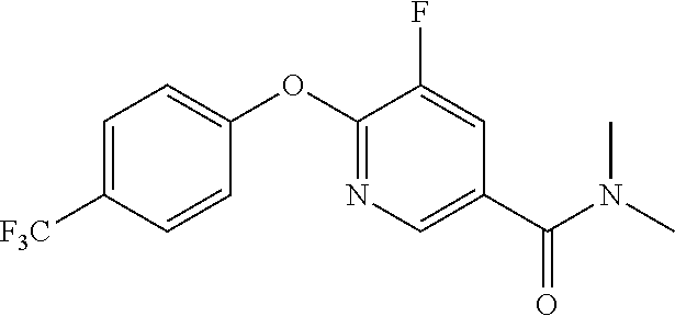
C1=C([F3C])C=CC(OC2=NC=C(C(N(C)C)=O)C=C2F)=C1
